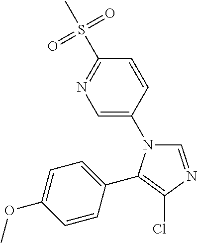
C1=C(N2C=NC(Cl)=C2C2=CC=C(OC)C=C2)C=CC(S(C)(=O)=O)=N1
